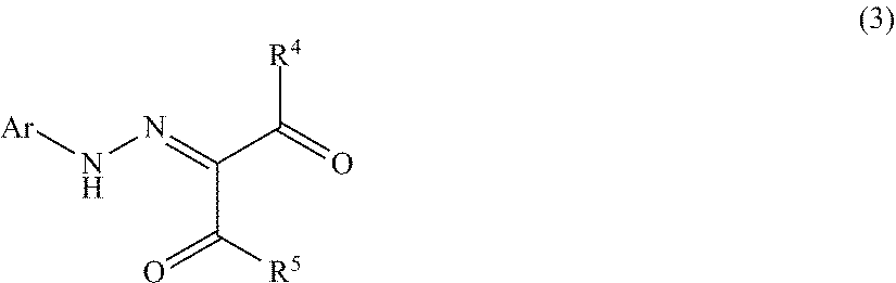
[Ar]NN=C(C(=O)[R4])C([R5])=O
